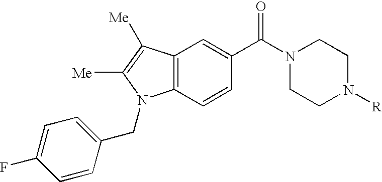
C12=C(C=CC(C(N3CCN([R])CC3)=O)=C1)N(CC1=CC=C(F)C=C1)C([Me])=C2[Me]
